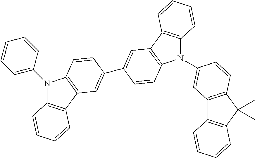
N1(C2=CC=CC=C2)C2=C(C3=C1C=CC(C1=CC4=C(N(C5=CC6=C(C(C)(C)C7=C6C=CC=C7)C=C5)C5=C4C=CC=C5)C=C1)=C3)C=CC=C2
